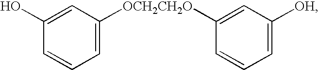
C1(O)=CC([OCH2CH2O]C2=CC([OH])=CC=C2)=CC=C1
